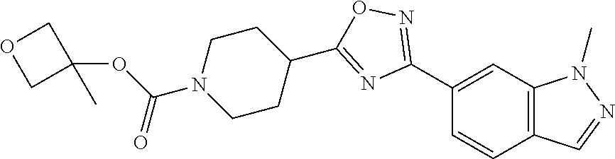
C1(C2=NOC(C3CCN(C(=O)OC4(C)COC4)CC3)=N2)=CC2=C(C=C1)C=NN2C
